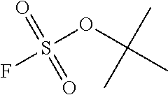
S(OC(C)(C)C)(=O)(=O)F
